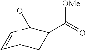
C(=O)([OMe])C1CC2C=CC1O2
